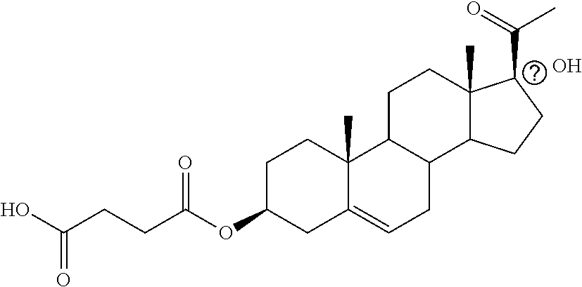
C1C(OC(CCC(O)=O)=O)CC2=CCC3C(C2(C)C1)CCC1(C)C3CCC1C(=O)C.O
